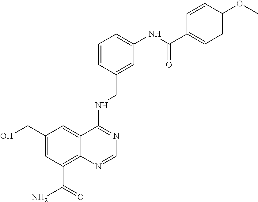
C1(CO)=CC(C(N)=O)=C2C(=C1)C(NCC1=CC(NC(=O)C3=CC=C(OC)C=C3)=CC=C1)=NC=N2
